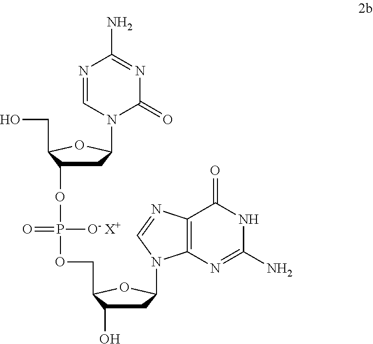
C1C(O)C(COP(OC2CC(N3C(=O)N=C(N)N=C3)OC2CO)([O- X+])=O)OC1N1C2=C(C(=O)NC(N)=N2)N=C1
